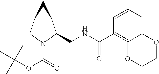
C12C(CN(C(=O)OC(C)(C)C)C1CNC(C1=C3C(=CC=C1)OCCO3)=O)C2
